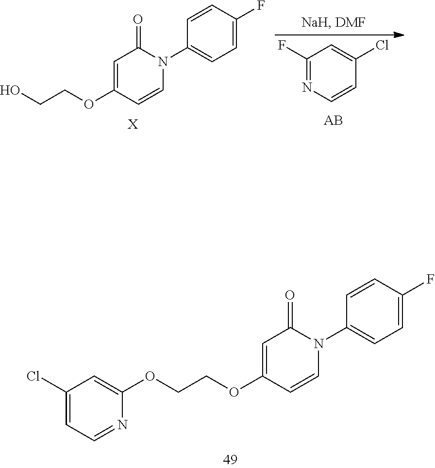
C1(Cl)=CC=NC(OCCOC2=CC(=O)N(C3=CC=C(F)C=C3)C=C2)=C1.C1(F)=NC=CC(Cl)=C1.OCCOC1=CC(=O)N(C2=CC=C(F)C=C2)C=C1.[X]
